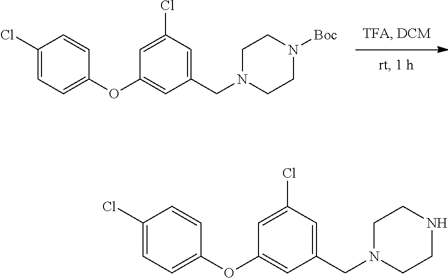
C1(OC2=CC=C(Cl)C=C2)=CC(CN2CCN([Boc])CC2)=CC(Cl)=C1.C1(OC2=CC=C(Cl)C=C2)=CC(CN2CCNCC2)=CC(Cl)=C1
